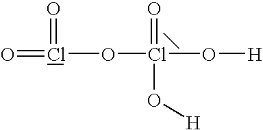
O=Cl(=O)OCl(=O)(O[H])O[H]
